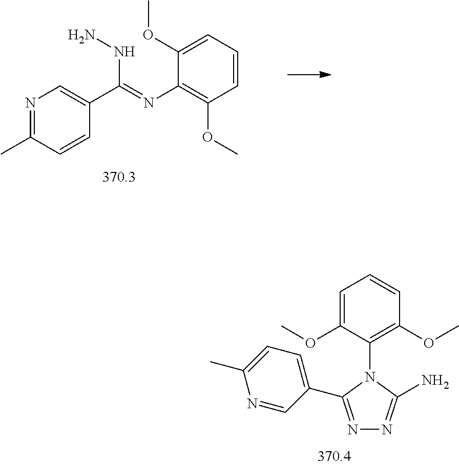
C1=C(OC)C(N2C(C3=CC=C(C)N=C3)=NN=C2N)=C(OC)C=C1.N(C(=NC1=C(OC)C=CC=C1OC)C1=CN=C(C)C=C1)N
